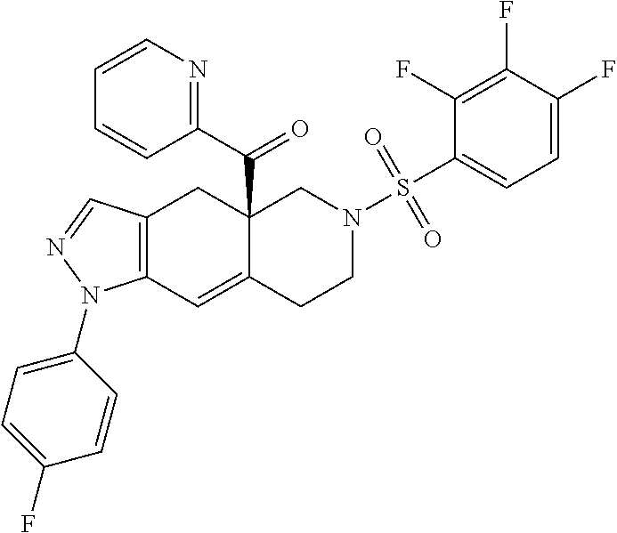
C12=C(C=NN1C1=CC=C(F)C=C1)CC1(C(=O)C3=NC=CC=C3)C(=C2)CCN(S(C2=CC=C(F)C(F)=C2F)(=O)=O)C1
